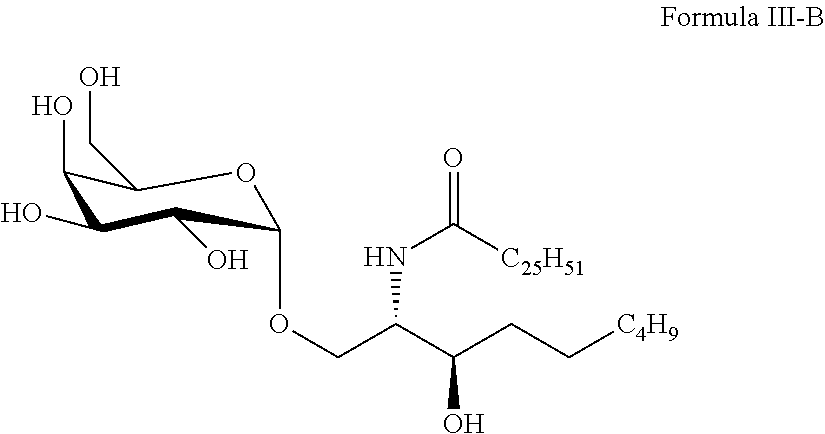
C1(O)C(O)C(O)C(OCC(C(CC[C4H9])O)NC(=O)[C25H51])OC1CO
